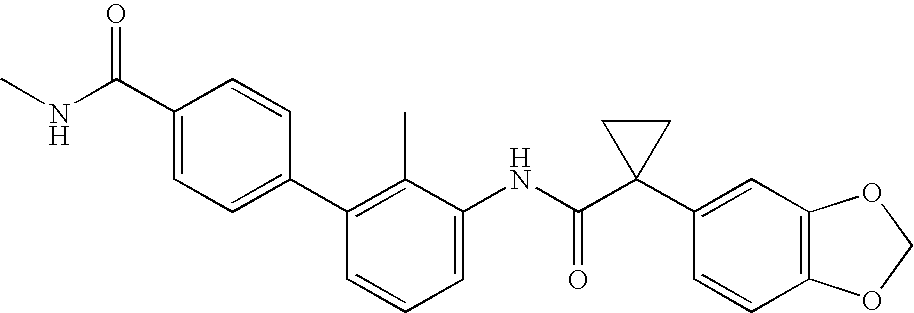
C1(NC(C2(C3=CC4=C(C=C3)OCO4)CC2)=O)=CC=CC(C2=CC=C(C(NC)=O)C=C2)=C1C
